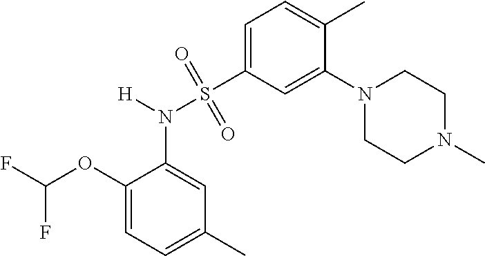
C1(OC(F)F)=CC=C(C)C=C1N([H])S(C1=CC=C(C)C(N2CCN(C)CC2)=C1)(=O)=O
